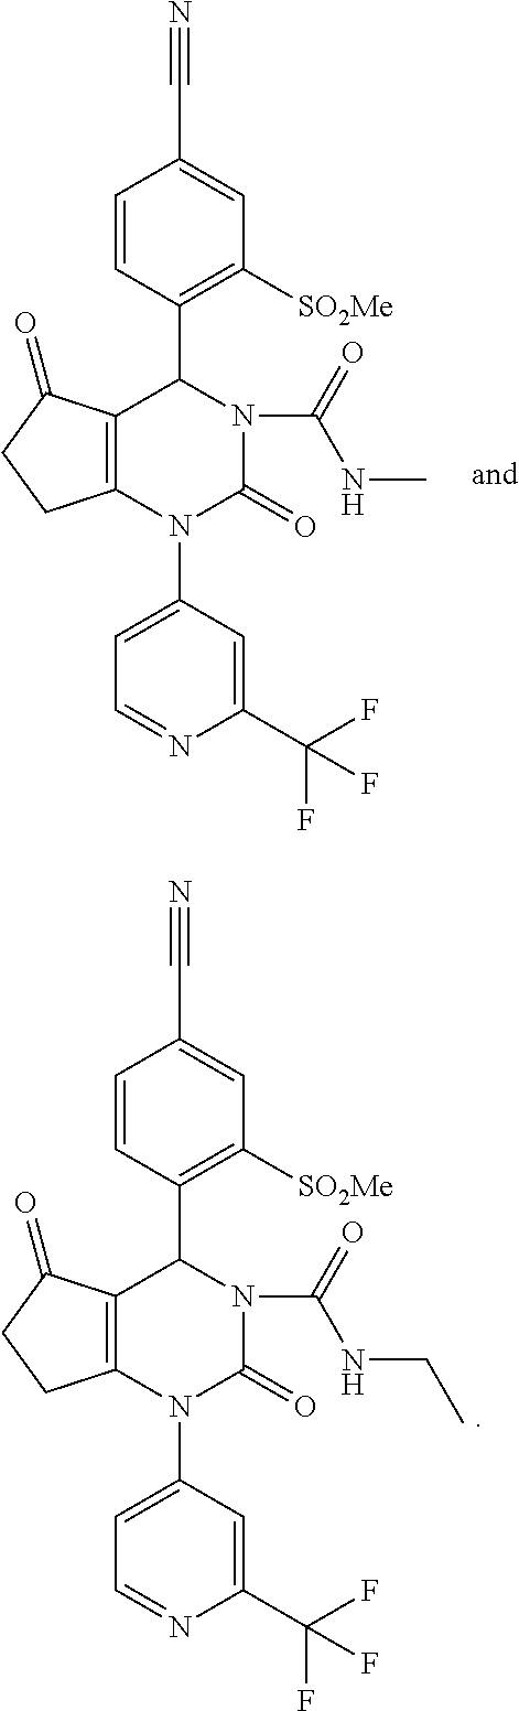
C12=C(N(C3=CC=NC(C(F)(F)F)=C3)C(=O)N(C(=O)NC)C1C1=C([SO2Me])C=C(C#N)C=C1)CCC2=O.C12=C(N(C3=CC=NC(C(F)(F)F)=C3)C(=O)N(C(=O)NCC)C1C1=C([SO2Me])C=C(C#N)C=C1)CCC2=O
